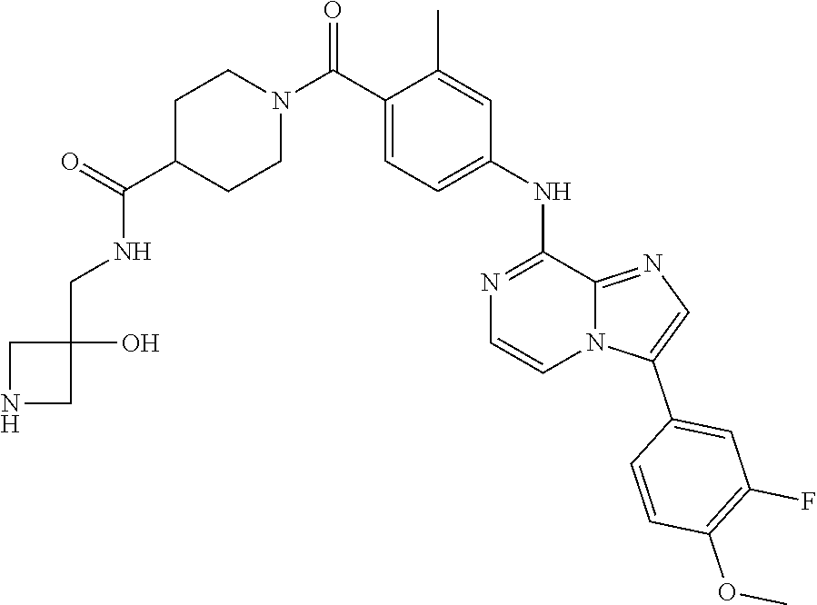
C12=NC=C(C3=CC(F)=C(OC)C=C3)N1C=CN=C2NC1=CC=C(C(N2CCC(C(=O)NCC3(O)CNC3)CC2)=O)C(C)=C1
